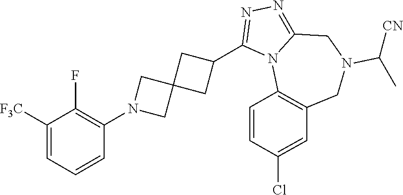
C1([F3C])=CC=CC(N2CC3(C2)CC(C2=NN=C4N2C2=C(CN(C([CN])C)C4)C=C(Cl)C=C2)C3)=C1F
